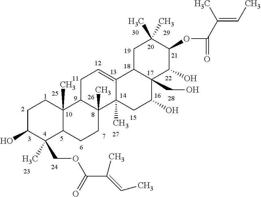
C1C(O)C(COC(C(C)=CC)=O)(C)C2C(C)(C1)C1C(C)(CC2)C2(C)C(=CC1)C1C(CO)(C(O)C2)C(O)C(OC(C(=CC)C)=O)C(C)(C)C1
